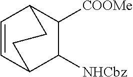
C1=CC2C([NHCbz])C([COOMe])C1CC2
